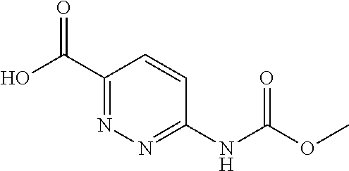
C1(C(O)=O)=NN=C(NC(OC)=O)C=C1
